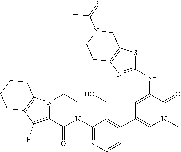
C1(N2CCN3C(=C(F)C4=C3CCCC4)C2=O)=NC=CC(C2=CN(C)C(=O)C(NC3=NC4=C(S3)CN(C(=O)C)CC4)=C2)=C1CO
